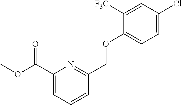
C1(C(OC)=O)=CC=CC(COC2=CC=C(Cl)C=C2[F3C])=N1
